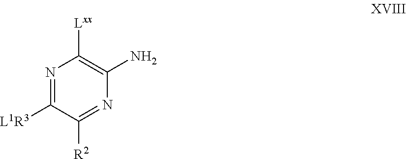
N1=C([L1R3])C([R2])=NC(N)=C1[Lxx]
